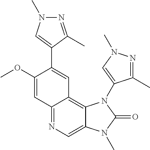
C12=NC=C3C(=C1C=C(C1=CN(C)N=C1C)C(OC)=C2)N(C1=CN(C)N=C1C)C(=O)N3C
